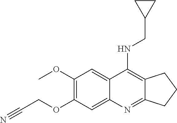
C1(OC)=C(OCC#N)C=C2C(=C1)C(NCC1CC1)=C1C(=N2)CCC1
